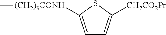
C1=C([(CH2)3CONH]C)SC([CH2CO2Pr])=C1
